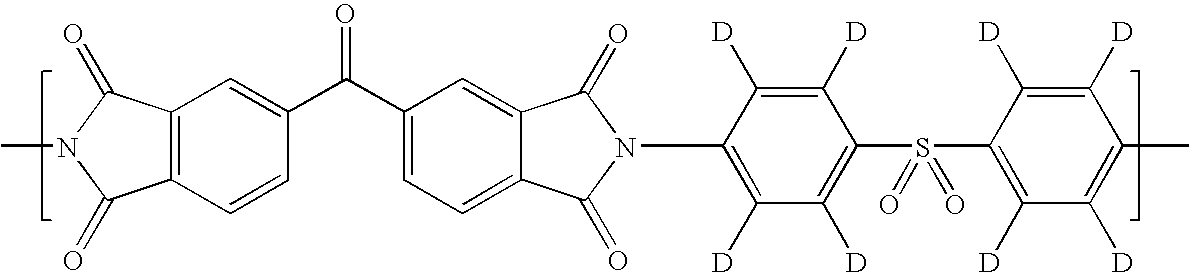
C1(=O)N(C2=C([D])C([D])=C(S(C3=C([D])C([D])=C(C)C([D])=C3[D])(=O)=O)C([D])=C2[D])C(=O)C2=CC(C(C3=CC4=C(C(=O)N(C)C4=O)C=C3)=O)=CC=C12
